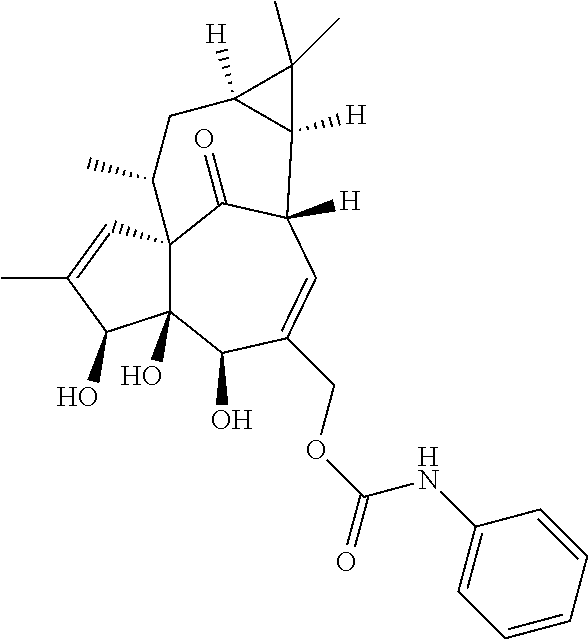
C12(O)C3(C=C(C)C1O)C(=O)C([H])(C=C(COC(=O)NC1=CC=CC=C1)C2O)C1([H])C([H])(CC3C)C1(C)C
